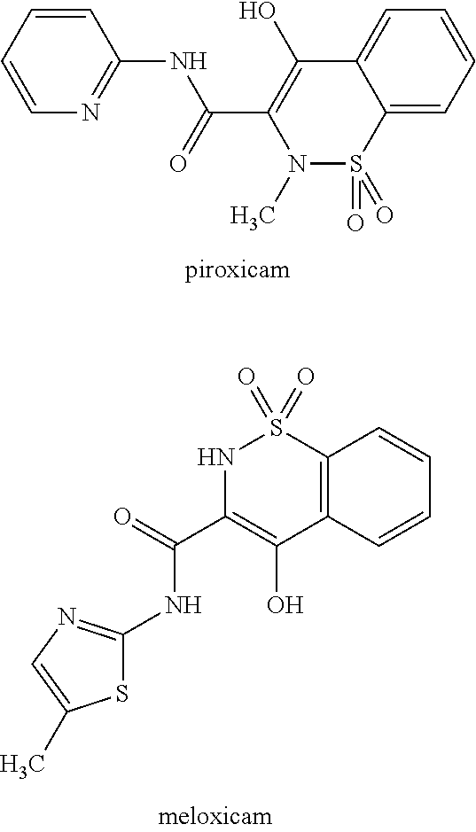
C12=CC=CC=C1C(O)=C(C(=O)NC1=NC=CC=C1)N(C)S2(=O)=O.C12=C(C=CC=C1)C(O)=C(C(=O)NC1=NC=C(C)S1)NS2(=O)=O
